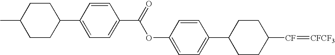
C1CC([CF]=[CFCF3])CCC1C1=CC=C(OC(C2=CC=C(C3CCC(C)CC3)C=C2)=O)C=C1
